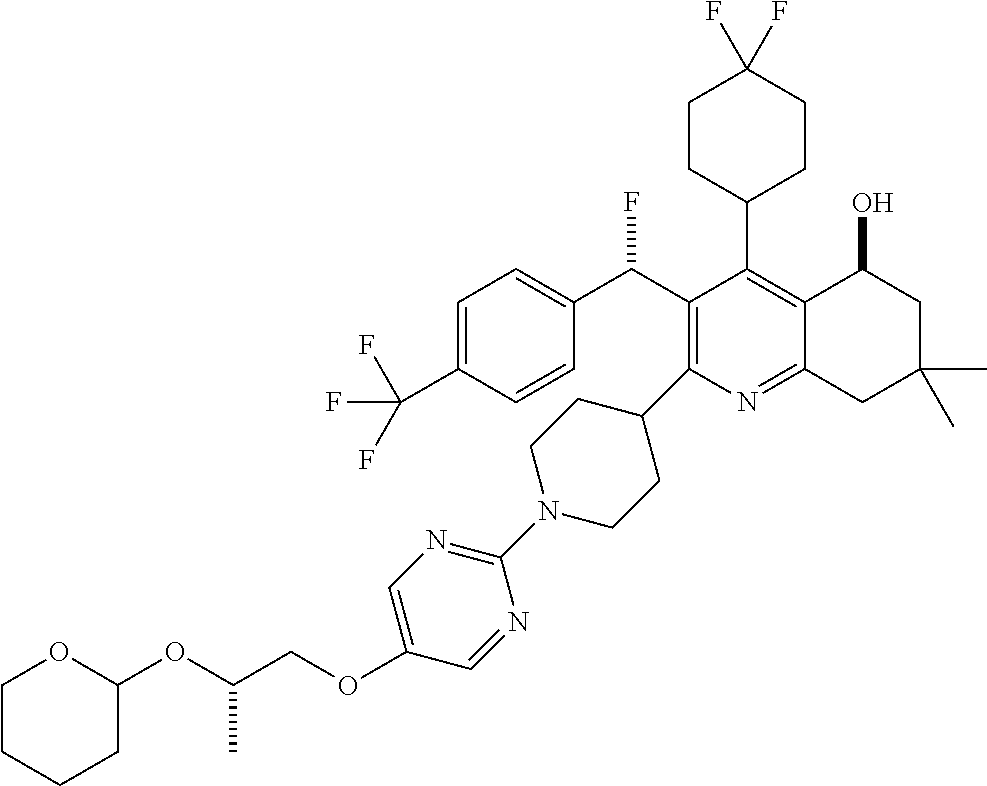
C1=C(C(F)(F)F)C=CC(C(C2=C(C3CCN(C4=NC=C(OCC(OC5OCCCC5)C)C=N4)CC3)N=C3C(=C2C2CCC(F)(F)CC2)C(O)CC(C)(C)C3)F)=C1
